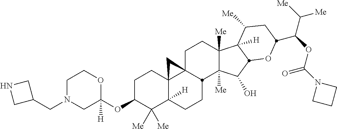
C1N(CC2CNC2)CC(OC2C([Me])([Me])C3([H])C4(CC2)C2(CCC5([Me])C([Me])(C(O)C6C5([H])C([Me])CC(C(OC(N5CCC5)=O)C([Me])[Me])O6)C2CC3)C4)([H])OC1
